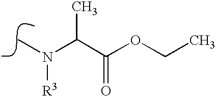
N(C)(C(C(OCC)=O)C)[R3]
